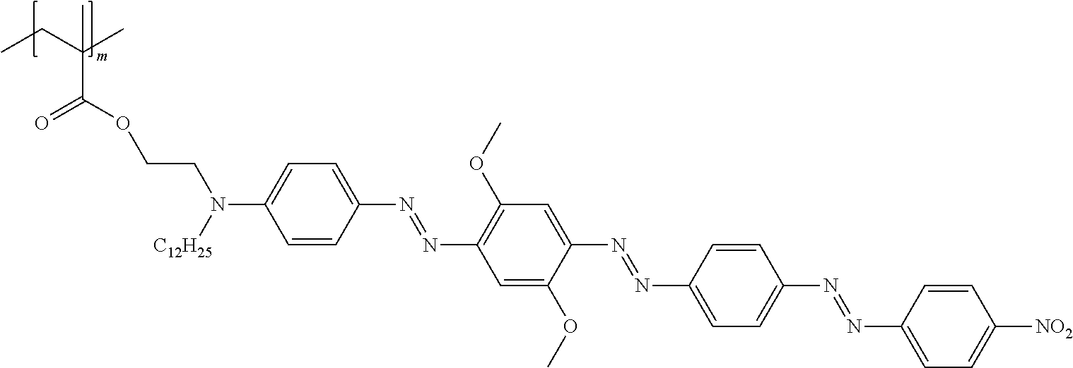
CCC(C(=O)OCCN([C12H25])C1=CC=C(N=NC2=C(OC)C=C(N=NC3=CC=C(N=NC4=CC=C([NO2])C=C4)C=C3)C(OC)=C2)C=C1)(C)C
